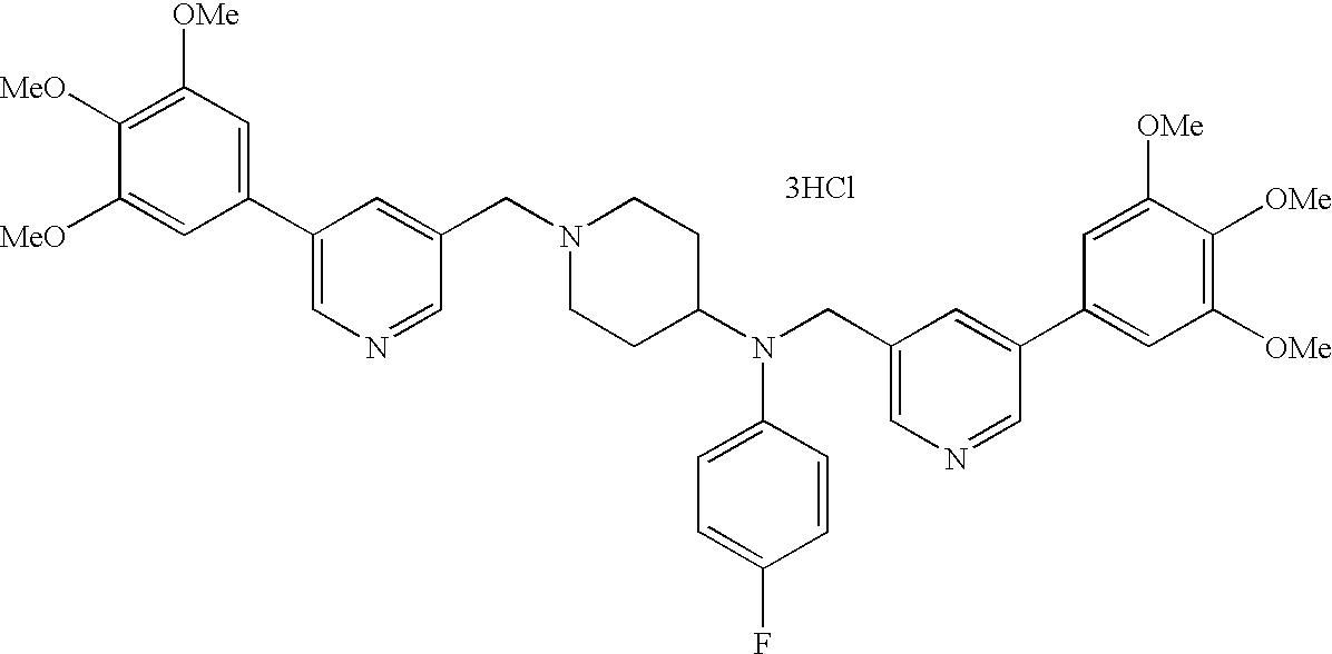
C1([OMe])=C([MeO])C([MeO])=CC(C2=CN=CC(CN3CCC(N(CC4=CN=CC(C5=CC([OMe])=C([OMe])C([OMe])=C5)=C4)C4=CC=C(F)C=C4)CC3)=C2)=C1.[3HCl]
